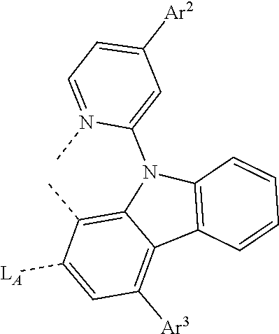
C12=C(C)C([LA])=CC([Ar3])=C1C1=C(N2C2=CC([Ar2])=CC=N2C)C=CC=C1
